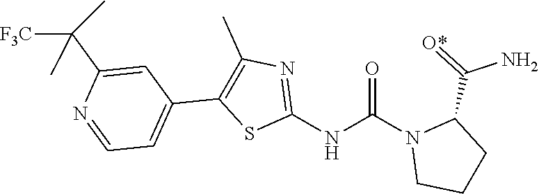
O=C(N1CCCC1C(=[O*])N)NC1=NC(C)=C(C2=CC=NC(C([F3C])(C)C)=C2)S1
